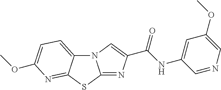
N12C3=CC=C(OC)N=C3SC1=NC(C(=O)NC1=CC(OC)=CN=C1)=C2
